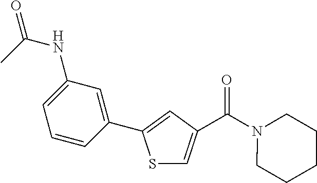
S1C=C(C(N2CCCCC2)=O)C=C1C1=CC(NC(=O)C)=CC=C1
